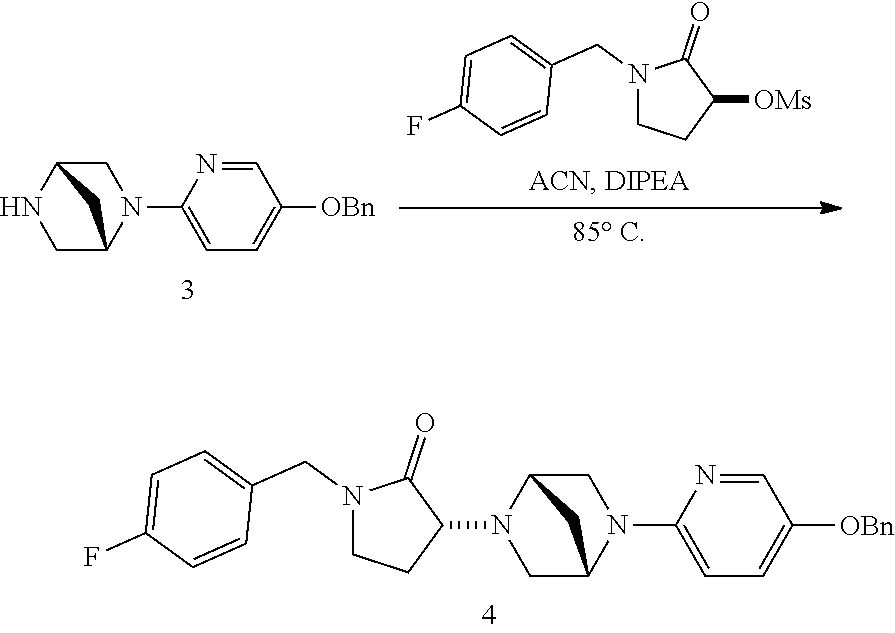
C1C2CC(CN2C2CCN(CC3=CC=C(F)C=C3)C2=O)N1C1=CC=C([OBn])C=N1.C1C2NCC(N1C1=CC=C([OBn])C=N1)C2.N1(CC2=CC=C(F)C=C2)CCC([OMs])C1=O
